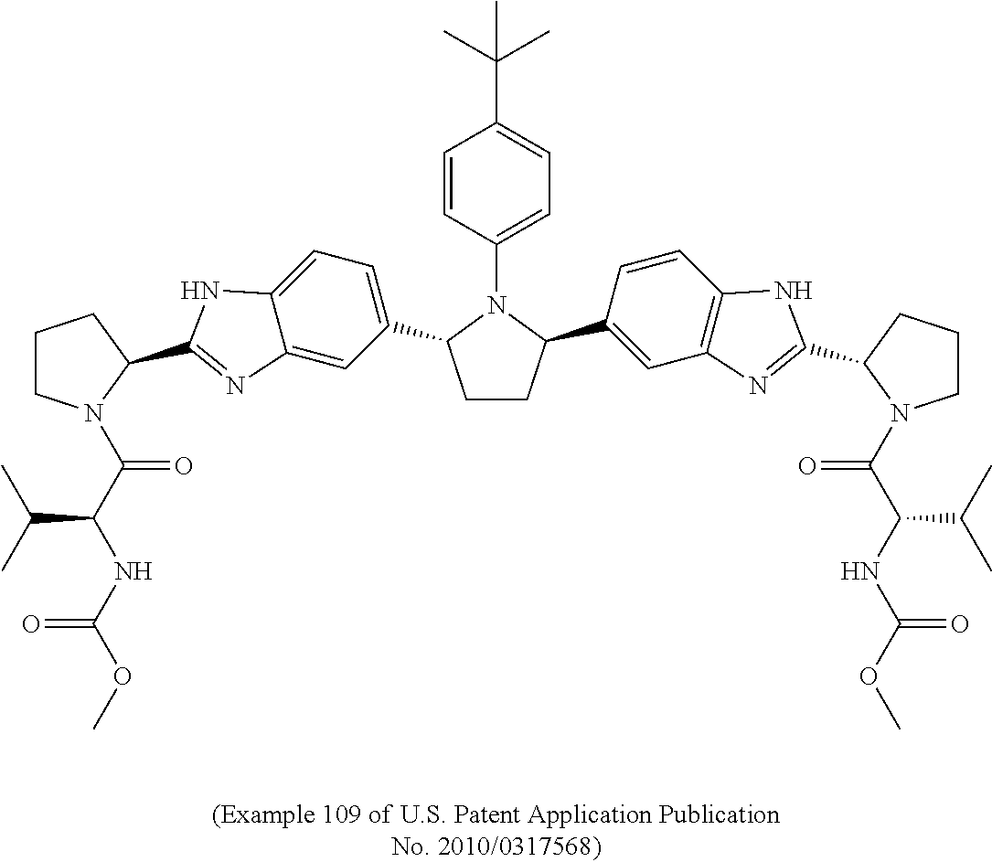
C(C(C)C)(C(=O)N1CCCC1C1=NC2=CC(C3CCC(C4=CC5=C(C=C4)NC(C4CCCN4C(=O)C(C(C)C)NC(=O)OC)=N5)N3C3=CC=C(C(C)(C)C)C=C3)=CC=C2N1)NC(OC)=O
